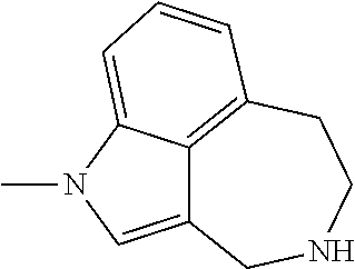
C12=CN(C)C3=CC=CC(=C13)CCNC2
